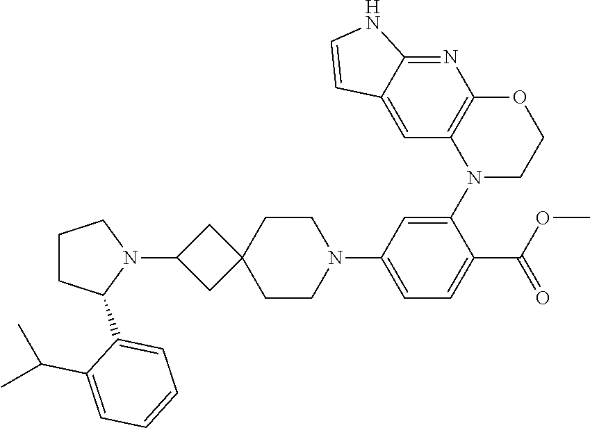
C1=C2C(=NC3=C1N(C1=CC(N4CCC5(CC4)CC(N4CCCC4C4=CC=CC=C4C(C)C)C5)=CC=C1C(OC)=O)CCO3)NC=C2
